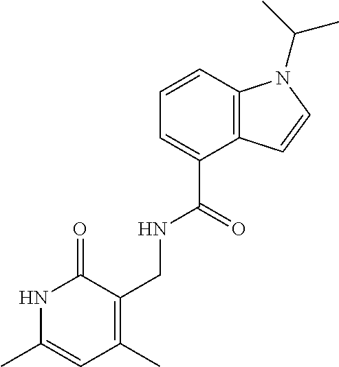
N1C(C)=CC(C)=C(CNC(C2=CC=CC3=C2C=CN3C(C)C)=O)C1=O
